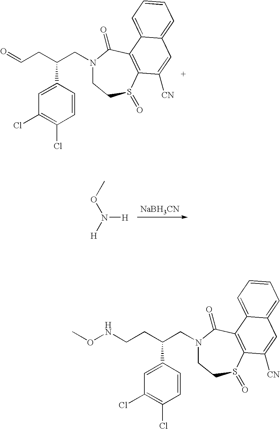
C1=C(C(CC=O)CN2CCS(=O)C3=C(C2=O)C2=CC=CC=C2C=C3[CN])C=CC(Cl)=C1Cl.[NaBH3CN].N([H])(OC)[H].C1=C(C(CCNOC)CN2CCS(=O)C3=C(C2=O)C2=CC=CC=C2C=C3[CN])C=CC(Cl)=C1Cl
